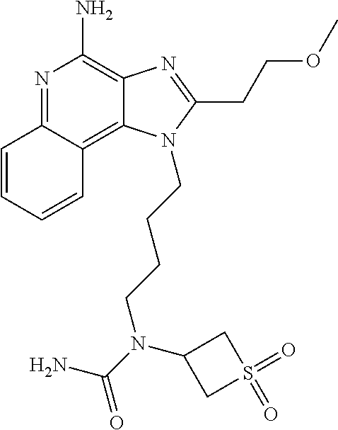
N1=C2C(=C3C(=C1N)N=C(CCOC)N3CCCCN(C(=O)N)C1CS(=O)(=O)C1)C=CC=C2
